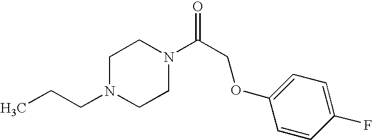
C(N1CCN(C(COC2=CC=C(F)C=C2)=O)CC1)CC
